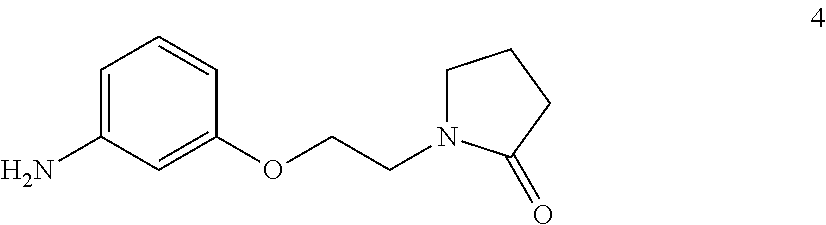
C1=C(N)C=C(OCCN2CCCC2=O)C=C1
